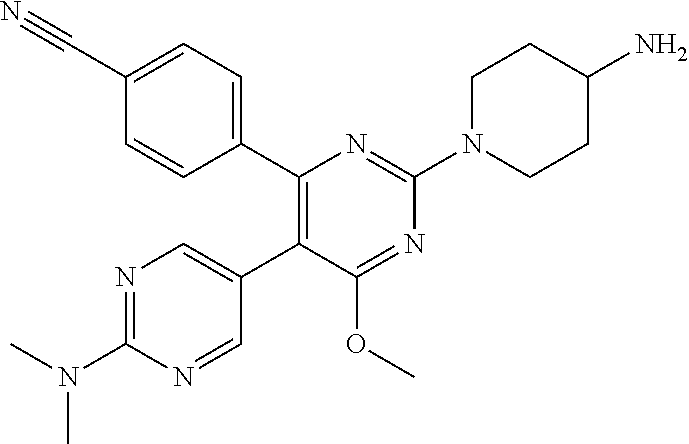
N1=C(N(C)C)N=CC(C2=C(C3=CC=C(C#N)C=C3)N=C(N3CCC(N)CC3)N=C2OC)=C1
